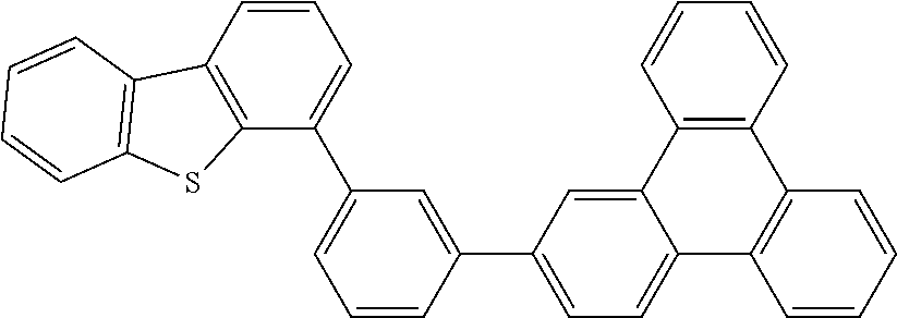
C12=C(C=CC=C1)C1=C(C3=CC=C(C4=CC(C5=CC=CC6=C5SC5=C6C=CC=C5)=CC=C4)C=C23)C=CC=C1
